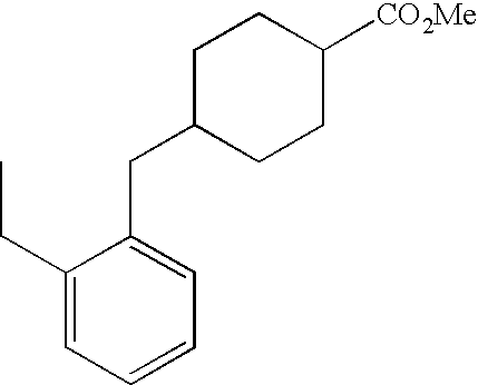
C1(CC)=CC=CC=C1CC1CCC([CO2Me])CC1
